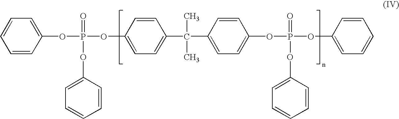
C1=CC(OP(OC2=CC=C(C(C)(C)C3=CC=C(OP(OC4=CC=CC=C4)(=O)OC4=CC=CC=C4)C=C3)C=C2)(OC2=CC=CC=C2)=O)=CC=C1
